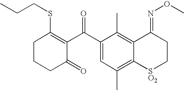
C1CCC(=O)C(C(C2=CC(C)=C3C(=C2C)C(=NOC)CC[SO2]3)=O)=C1SCCC
